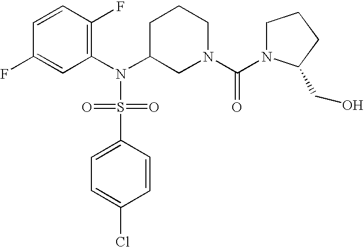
C1=CC(F)=C(N(C2CN(C(=O)N3CCCC3CO)CCC2)S(=O)(=O)C2=CC=C(Cl)C=C2)C=C1F
